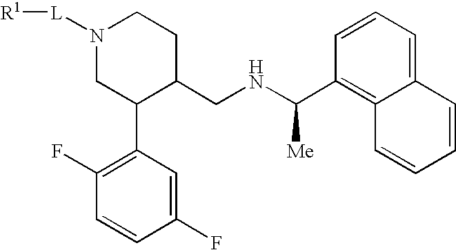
C12=C(C(NCC3CCN([L][R1])CC3C3=C(F)C=CC(F)=C3)[Me])C=CC=C1C=CC=C2
